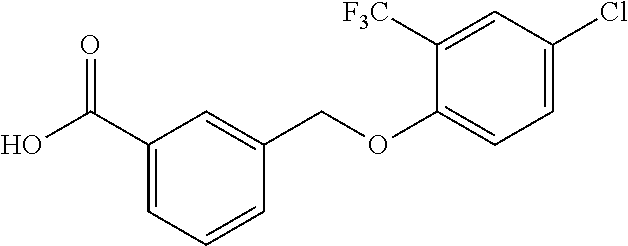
C1(C(O)=O)=CC=CC(COC2=CC=C(Cl)C=C2[F3C])=C1
